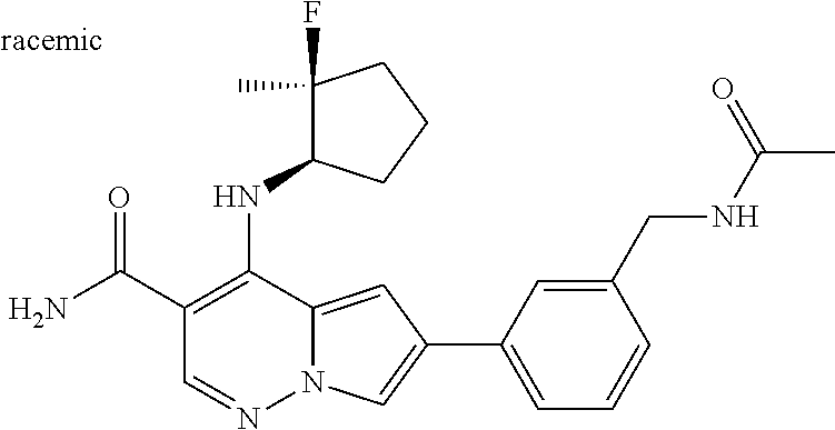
O=C(C1=C(NC2C(F)(C)CCC2)C2=CC(C3=CC=CC(CNC(C)=O)=C3)=CN2N=C1)N
